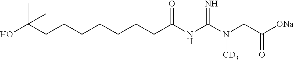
C(CC(NC(N(CC([ONa])=O)[CD3])=N)=O)CCCCCC(O)(C)C
